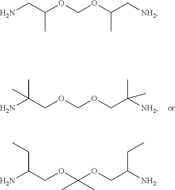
NC(COCOCC([NH2])(C)C)(C)C.NC(COC(OCC([NH2])CC)(C)C)CC.NCC(OCOC(C[NH2])C)C
